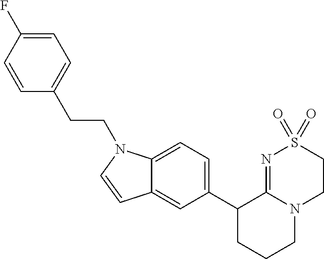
C1(C2CCCN3C2=NS(=O)(=O)CC3)=CC=C2C(=C1)C=CN2CCC1=CC=C(F)C=C1
